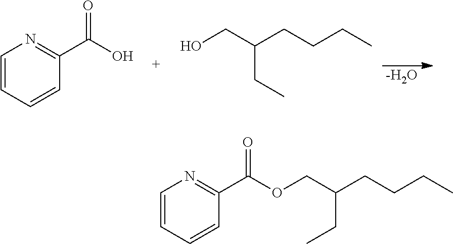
C1=CC=CC(C(O)=O)=N1.OCC(CCCC)CC.[-H2O].C1=CC=CC(C(OCC(CCCC)CC)=O)=N1
